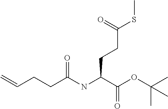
C=CCCC(NC(C(OC(C)(C)C)=O)CCC(SC)=O)=O
